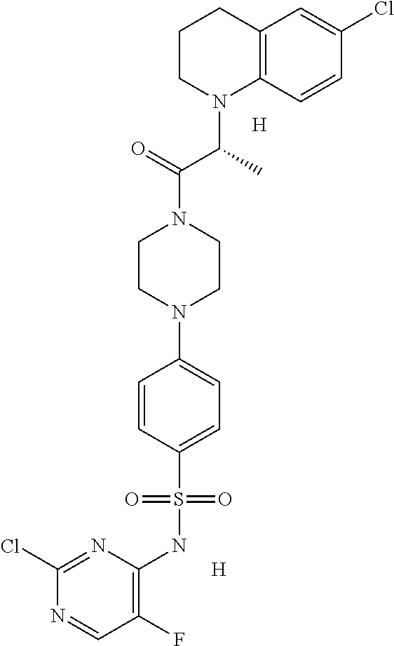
C12=C(C=CC(Cl)=C1)N(C(C(=O)N1CCN(C3=CC=C(S(NC4=C(F)C=NC(Cl)=N4)(=O)=O)C=C3)CC1)C)CCC2.[H].[H]
